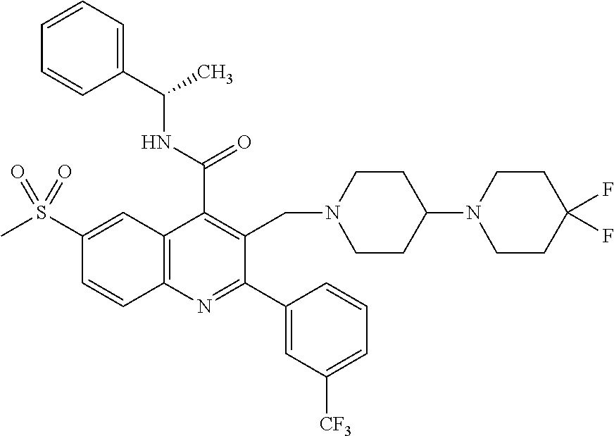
C1(C(NC(C)C2=CC=CC=C2)=O)=C(CN2CCC(N3CCC(F)(F)CC3)CC2)C(C2=CC([CF3])=CC=C2)=NC2=C1C=C(S(C)(=O)=O)C=C2
